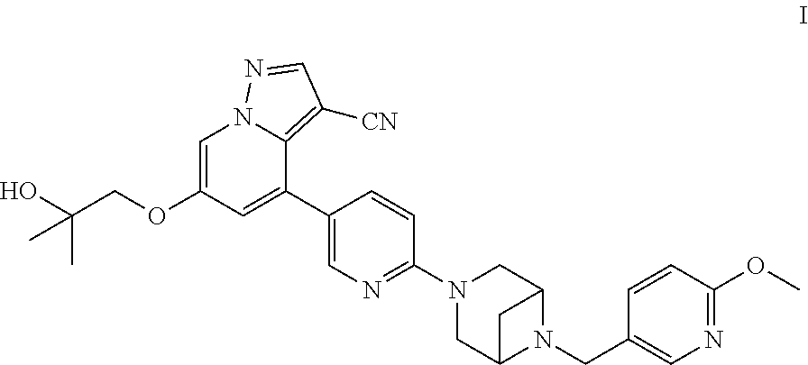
C1(C2=CC(OCC(O)(C)C)=CN3C2=C([CN])C=N3)=CN=C(N2CC3N(CC4=CN=C(OC)C=C4)C(C2)C3)C=C1
